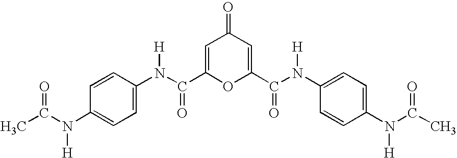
C1=C(C(N(C2=CC=C(N(C(C)=O)[H])C=C2)[H])=O)OC(C(N(C2=CC=C(N(C(C)=O)[H])C=C2)[H])=O)=CC1=O
